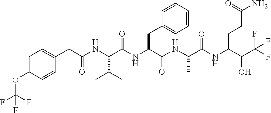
C(C(NC(C(NC(C(NC(C(NC(C(C(F)(F)F)O)CCC(N)=O)=O)C)=O)CC1=CC=CC=C1)=O)C(C)C)=O)C1=CC=C(OC(F)(F)F)C=C1
